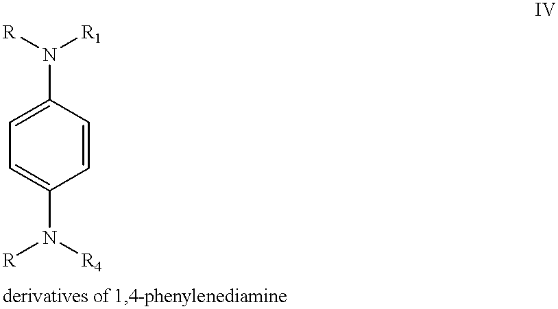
C1=C(N([R])[R4])C=CC(N([R])[R1])=C1
